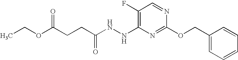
C1(F)=C(NNC(CCC(OCC)=O)=O)N=C(OCC2=CC=CC=C2)N=C1
